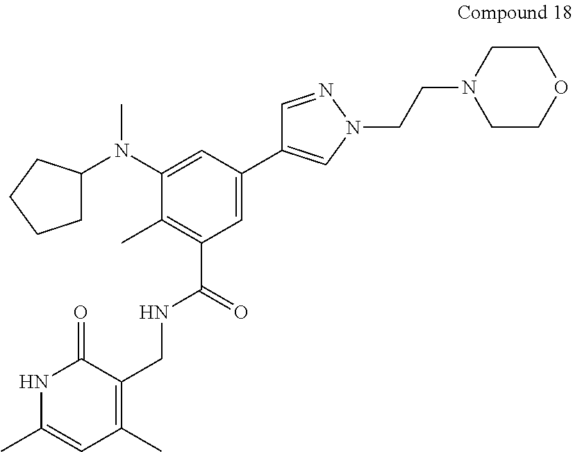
C1=NN(CCN2CCOCC2)C=C1C1=CC(C(=O)NCC2=C(C)C=C(C)NC2=O)=C(C)C(N(C)C2CCCC2)=C1
